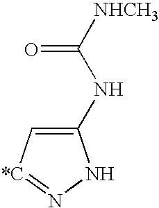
C1(NC([NHCH3])=O)=C[*C]=NN1
